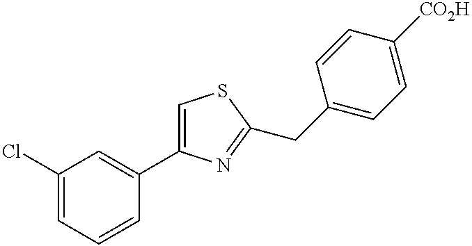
C1(Cl)=CC=CC(C2=CSC(CC3=CC=C([CO2H])C=C3)=N2)=C1
